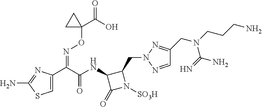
C1=NN(CC2C(NC(C(C3=CSC(N)=N3)=NOC3(C(=O)O)CC3)=O)C(=O)N2[SO3H])N=C1CN(CCCN)C(=N)N
